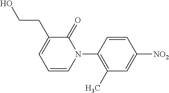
OCCC1=CC=CN(C2=C(C)C=C([NO2])C=C2)C1=O
